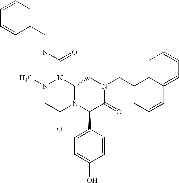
N1(C(NCC2=CC=CC=C2)=O)N(C)CC(=O)N2C1CN(CC1=CC=CC3=CC=CC=C13)C(=O)C2C1=CC=C(O)C=C1
